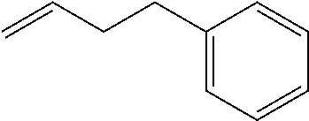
C=CCCC1=CC=CC=C1
